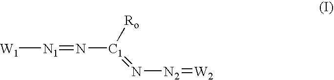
[W1][N1]=N[C1]([Ro])=N[N2]=[W2]
